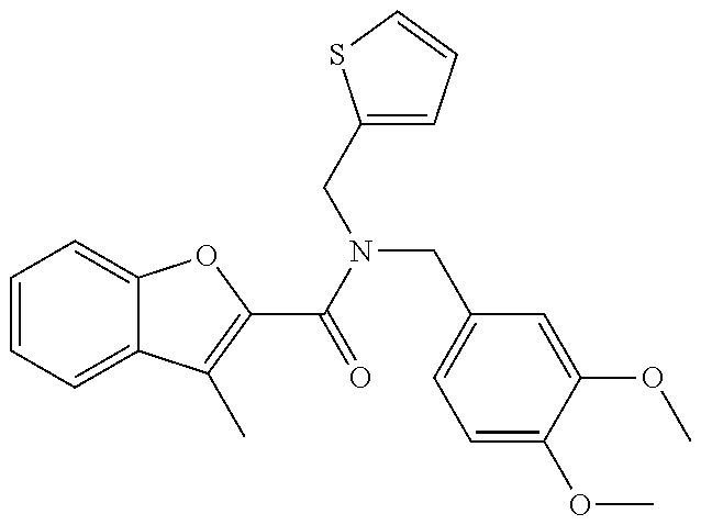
C1=CC=C2C(=C1)OC(C(N(CC1=CC=CS1)CC1=CC=C(OC)C(OC)=C1)=O)=C2C
